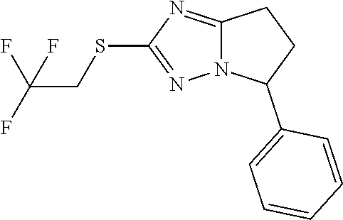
C12=NC(SCC(F)(F)F)=NN1C(C1=CC=CC=C1)CC2
